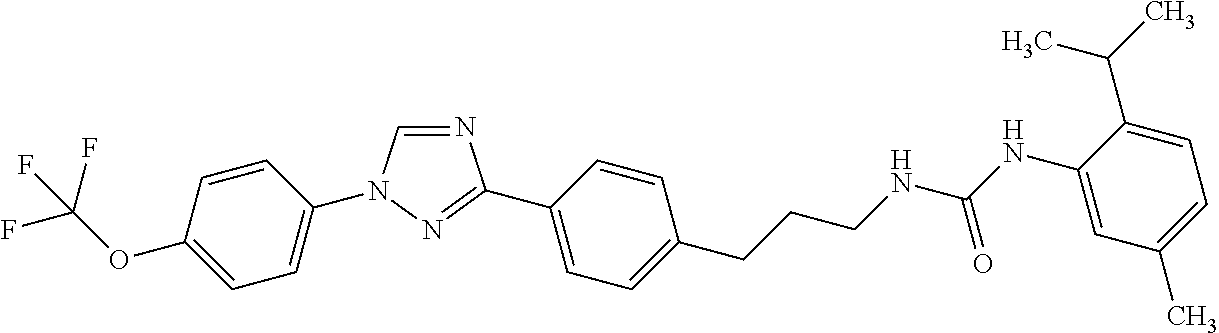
C1=CC(OC(F)(F)F)=CC=C1N1C=NC(C2=CC=C(CCCNC(NC3=CC(C)=CC=C3C(C)C)=O)C=C2)=N1
